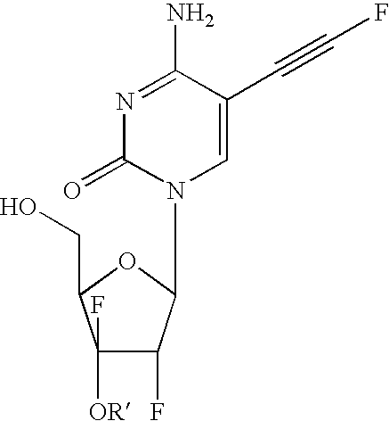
N1=C(N)C(C#CF)=CN(C2C(F)C(F)([OR])C(CO)O2)C1=O
